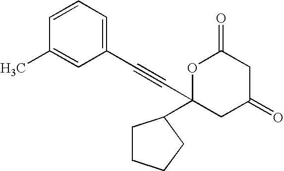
C1=CC=C(C#CC2(C3CCCC3)CC(=O)CC(=O)O2)C=C1C
